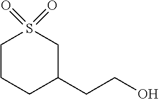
C1CCC(CCO)CS1(=O)=O
